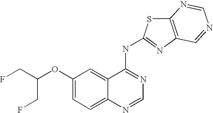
FCC(CF)OC1=CC=C2C(=C1)C(NC1=NC3=C(S1)N=CN=C3)=NC=N2
